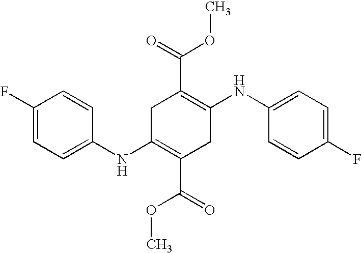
C1(NC2=CC=C(F)C=C2)=C(C(OC)=O)CC(NC2=CC=C(F)C=C2)=C(C(=O)OC)C1
